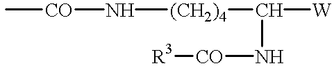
C[CO]N[(CH2)4]C([W])N[CO][R3]
